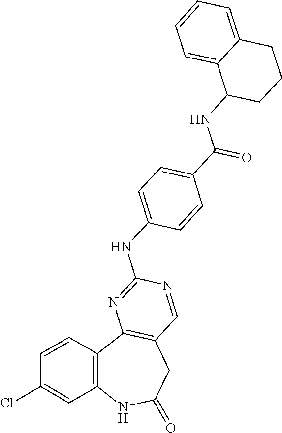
C1=CC2=C(C=C1Cl)NC(=O)CC1=C2N=C(NC2=CC=C(C(=O)NC3CCCC4=CC=CC=C34)C=C2)N=C1
